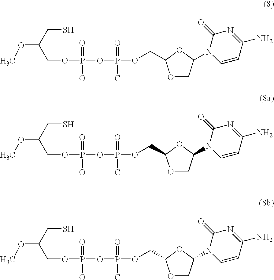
COC(CS)COP(=O)(O)OP(=O)(C)OCC1OCC(N2C=CC(N)=NC2=O)O1.COC(CS)COP(=O)(O)OP(=O)(C)OCC1OCC(N2C=CC(N)=NC2=O)O1.COC(CS)COP(=O)(O)OP(=O)(C)OCC1OCC(N2C=CC(N)=NC2=O)O1
